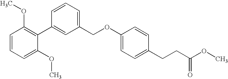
C1(C2=CC(COC3=CC=C(CCC(OC)=O)C=C3)=CC=C2)=C(OC)C=CC=C1OC
